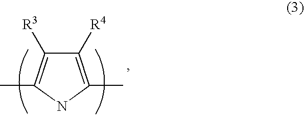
C1([R4])=C(C)NC(C)=C1[R3]
